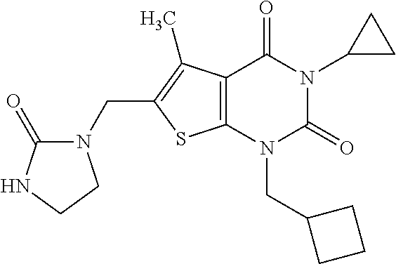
C12=C(N(CC3CCC3)C(=O)N(C3CC3)C1=O)SC(CN1C(=O)NCC1)=C2C
